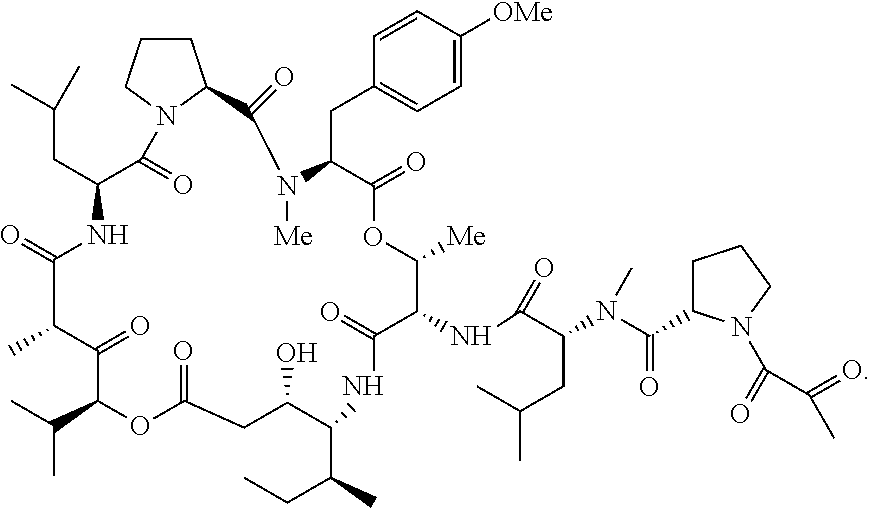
C1=C([OMe])C=CC(CC2N([Me])C(=O)C3CCCN3C(=O)C(CC(C)C)NC(=O)C(C)C(=O)C(C(C)C)OC(=O)CC(O)C(C(CC)C)NC(=O)C(NC(C(CC(C)C)N(C(=O)C3CCCN3C(=O)C(=O)C)C)=O)C([Me])OC2=O)=C1
